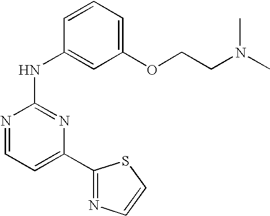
N1=CC=C(C2=NC=CS2)N=C1NC1=CC(OCCN(C)C)=CC=C1
